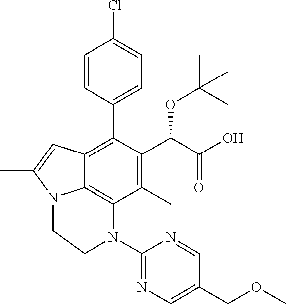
C1(C)=C(C(C(O)=O)OC(C)(C)C)C(C2=CC=C(Cl)C=C2)=C2C3=C1N(C1=NC=C(COC)C=N1)CCN3C(C)=C2
